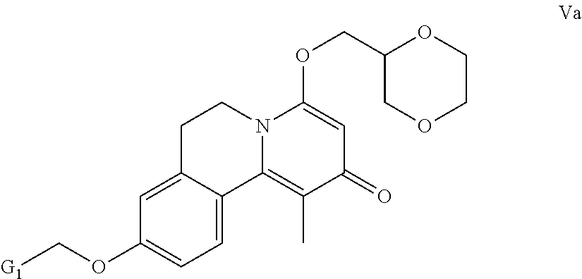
C1=C2C(=CC=C1OC[G1])C1=C(C)C(=O)C=C(OCC3COCCO3)N1CC2
